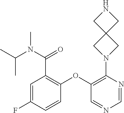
C1=C(F)C=CC(OC2=C(N3CC4(C3)CNC4)N=CN=C2)=C1C(=O)N(C)C(C)C
